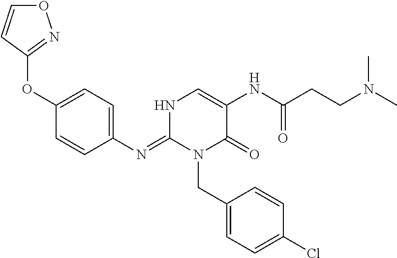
O(C1=CC=C(N=C2N(CC3=CC=C(Cl)C=C3)C(=O)C(NC(CCN(C)C)=O)=CN2)C=C1)C1=NOC=C1
